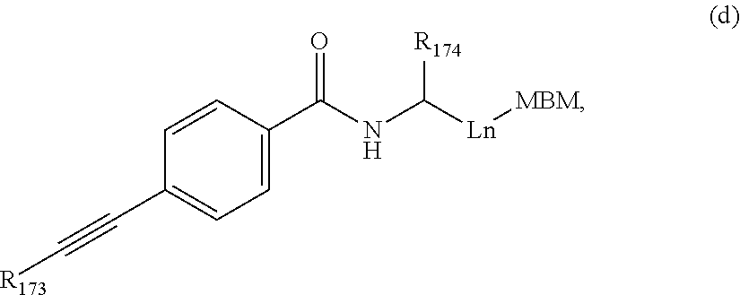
C1=C(C(NC([Ln][MBM])[R174])=O)C=CC(C#C[R173])=C1
